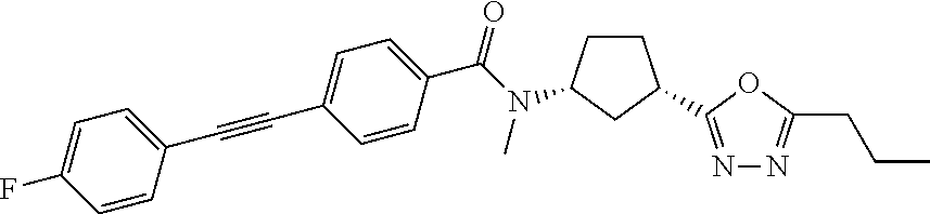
C1(C#CC2=CC=C(F)C=C2)=CC=C(C(=O)N(C2CCC(C3=NN=C(CCC)O3)C2)C)C=C1
